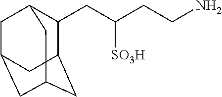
C1(CC(CCN)[SO3H])C2CC3CC(CC1C3)C2
